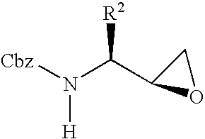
[Cbz]N(C(C1OC1)[R2])[H]
